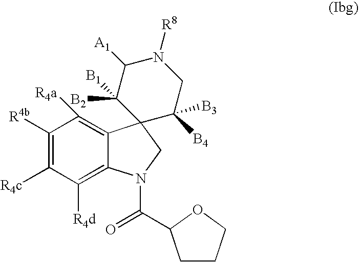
C1([R4b])=C([R4c])C([R4d])=C2C(=C1[R4a])C1(CN2C(=O)C2CCCO2)C([B4])([B3])CN([R8])C([A1])C1([B1])[B2]
